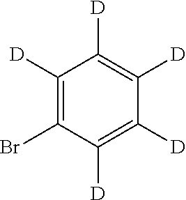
C1([D])=C(Br)C([D])=C([D])C([D])=C1[D]
